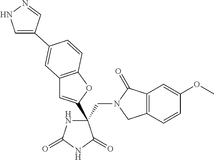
C(C1(C2=CC3=C(O2)C=CC(C2=CNN=C2)=C3)NC(=O)NC1=O)N1CC2=C(C1=O)C=C(OC)C=C2
